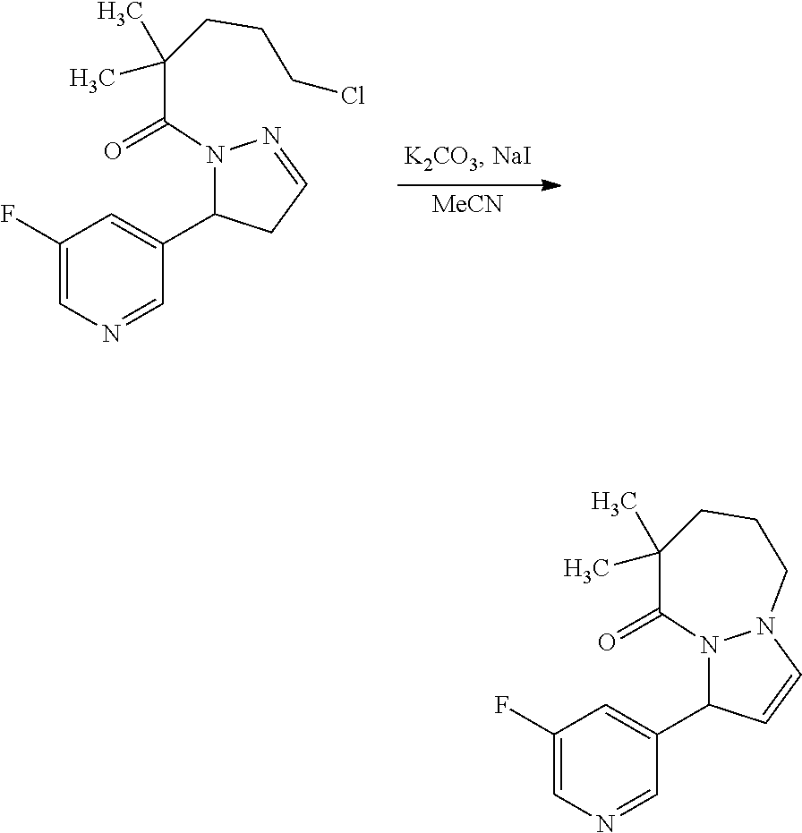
[MeCN].N1(C(C(C)(CCCCl)C)=O)C(C2=CC(F)=CN=C2)CC=N1.N12C(C3=CC(F)=CN=C3)C=CN1CCCC(C)(C)C2=O
